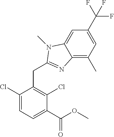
C1(Cl)=CC=C(C(OC)=O)C(Cl)=C1CC1=NC2=C(C)C=C(C(F)(F)F)C=C2N1C
